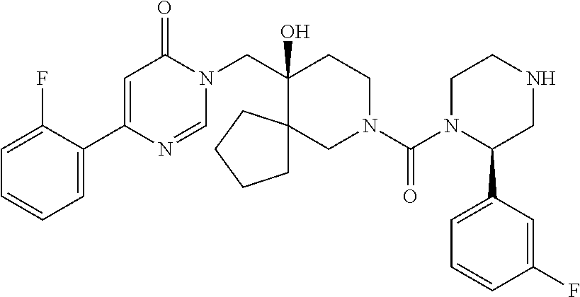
C1(C2=CC=CC=C2F)=CC(=O)N(CC2(O)CCN(C(=O)N3C(C4=CC=CC(F)=C4)CNCC3)CC23CCCC3)C=N1
